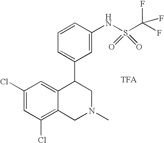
C1(Cl)=C2C(=CC(Cl)=C1)C(C1=CC=CC(NS(C(F)(F)F)(=O)=O)=C1)CN(C)C2
